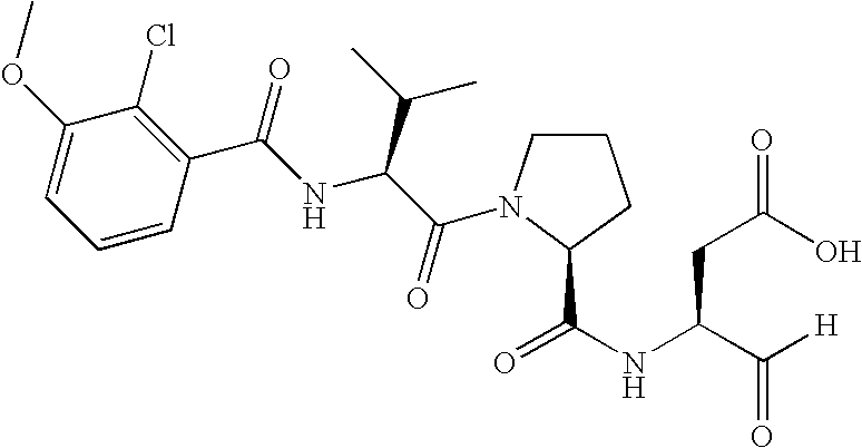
C1(OC)=CC=CC(C(NC(C(=O)N2CCCC2C(NC(C([H])=O)CC(O)=O)=O)C(C)C)=O)=C1Cl
